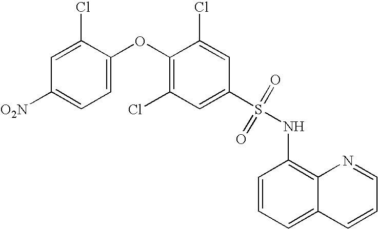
O(C1=C(Cl)C=C(S(NC2=C3C(=CC=C2)C=CC=N3)(=O)=O)C=C1Cl)C1=CC=C([O2N])C=C1Cl
